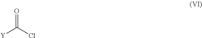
O=C(Cl)[Y]
